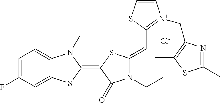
[Cl-].C1=C(F)C=C2C(=C1)N(C)C(=C1C(=O)N(CC)C(=CC3=[N+](CC4=C(C)SC(C)=N4)C=CS3)S1)S2
